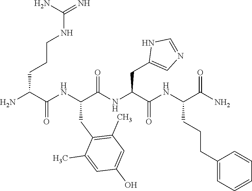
NC(C(NC(C(NC(C(NC(C(N)=O)CCCC1=CC=CC=C1)=O)CC1=CN=CN1)=O)CC1=C(C)C=C(O)C=C1C)=O)CCCNC(=N)N
